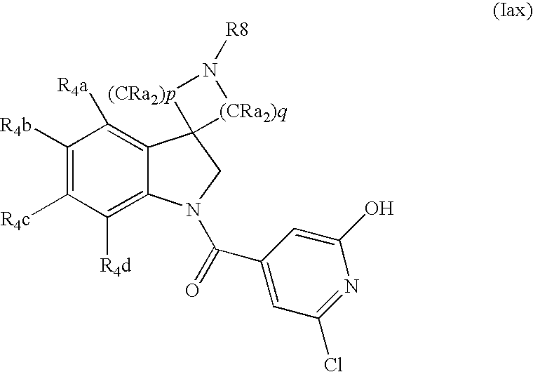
C1([R4b])=C([R4c])C([R4d])=C2C(=C1[R4a])C1(CN2C(=O)C2=CC(Cl)=NC(O)=C2)[(CRa2)q]N([R8])[(CRa2)p]1
